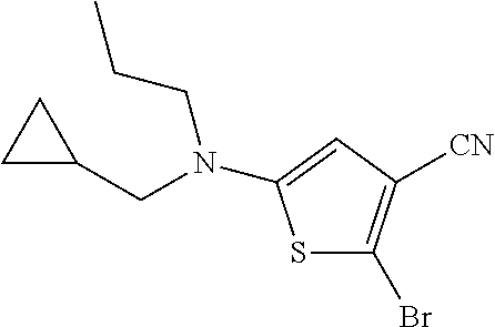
S1C(Br)=C([CN])C=C1N(CCC)CC1CC1
